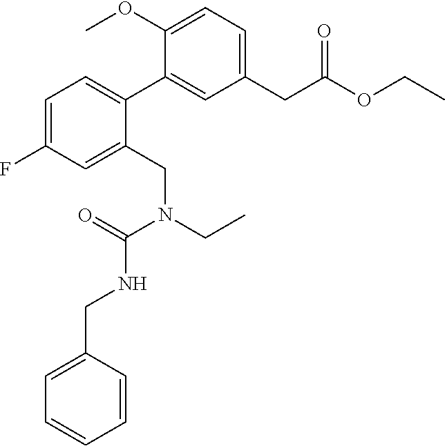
C1=C(CNC(N(CC)CC2=CC(F)=CC=C2C2=CC(CC(OCC)=O)=CC=C2OC)=O)C=CC=C1
